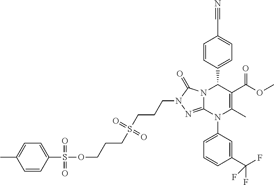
C1=CC(C2N3C(=NN(CCCS(CCCOS(C4=CC=C(C)C=C4)(=O)=O)(=O)=O)C3=O)N(C3=CC=CC(C(F)(F)F)=C3)C(C)=C2C(OC)=O)=CC=C1C#N
